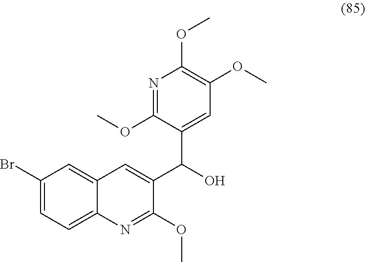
C1(Br)=CC=C2C(=C1)C=C(C(O)C1=CC(OC)=C(OC)N=C1OC)C(OC)=N2
